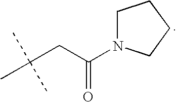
C1N(C(CC(C)(C)C)=O)CCC1
